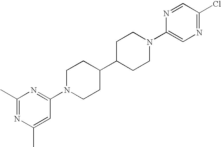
C1C(C2CCN(C3=NC(C)=NC(C)=C3)CC2)CCN(C2=CN=C(Cl)C=N2)C1
